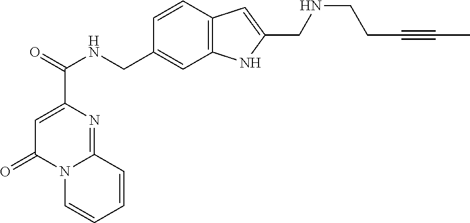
C1=C(C(=O)NCC2=CC3=C(C=C2)C=C(CNCCC#CC)N3)N=C2N(C1=O)C=CC=C2
